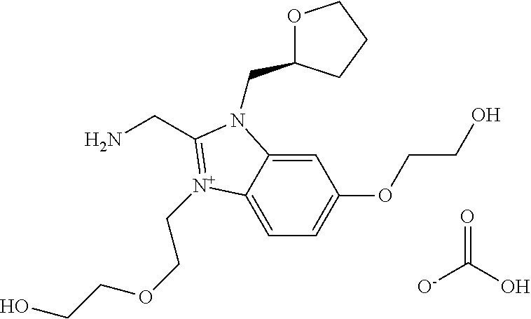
C1=C2C(=CC(OCCO)=C1)N(CC1OCCC1)C(CN)=[N+]2CCOCCO.[O-]C(O)=O
